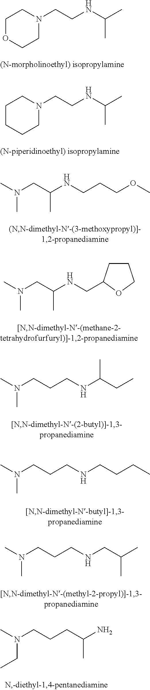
C1OCCN(CCNC(C)C)C1.C1CCCN(CCNC(C)C)C1.CN(C)CC(NCCCOC)C.C1CC(CNC(CN(C)C)C)OC1.CN(C)CCCNC(CC)C.CN(C)CCCNCCCC.CN(C)CCCNCC(C)C.C(N(C)CCCC(N)C)C
